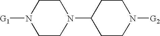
C1CN([G1])CCN1C1CCN([G2])CC1
